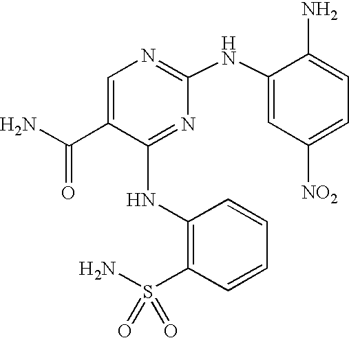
N(C1=NC(NC2=CC([NO2])=CC=C2N)=NC=C1C(N)=O)C1=C(S(N)(=O)=O)C=CC=C1
